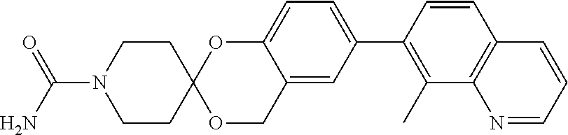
C12=CC(C3=C(C)C4=C(C=C3)C=CC=N4)=CC=C1OC1(OC2)CCN(C(N)=O)CC1
